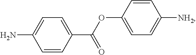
C1=CC(C(OC2=CC=C([NH2])C=C2)=O)=CC=C1N
